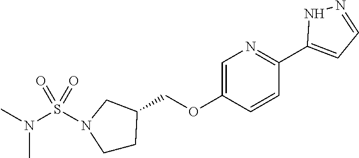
N1=C(C2=CC=NN2)C=CC(OCC2CCN(S(N(C)C)(=O)=O)C2)=C1
